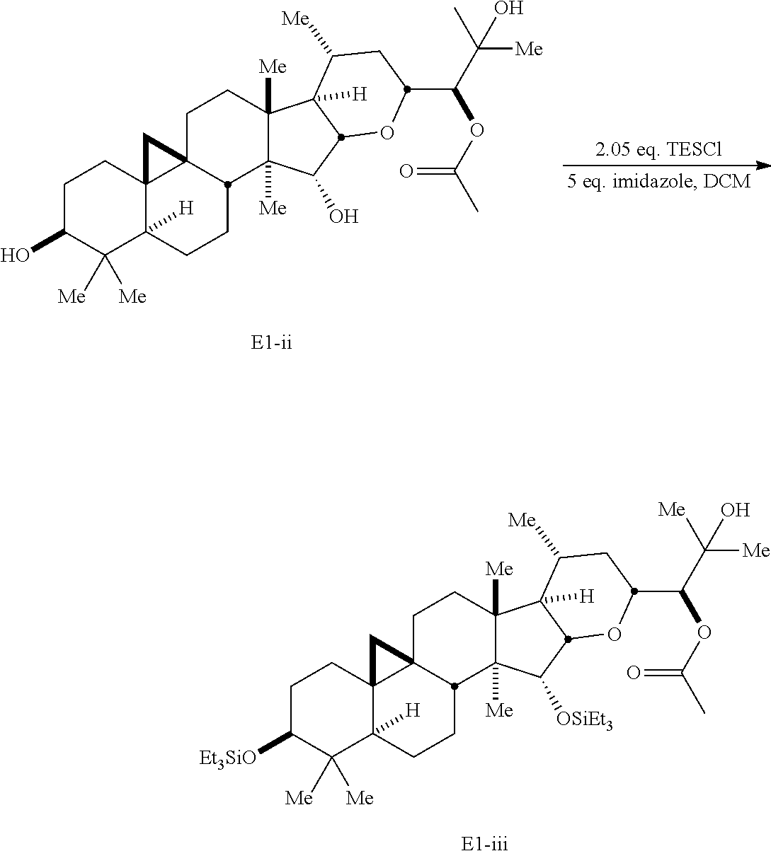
[E1-iii].[Et3SiO]C1C([Me])([Me])C2([H])C3(CC1)C1(C3)CCC3([Me])C([Me])(C([OSiEt3])C4C3([H])C([Me])CC(C(OC(C)=O)C([Me])(O)[Me])O4)C1CC2.[E1-ii].OC1C([Me])([Me])C2([H])C3(CC1)C1(C3)CCC3([Me])C([Me])(C(O)C4C3([H])C([Me])CC(C(OC(C)=O)C([Me])(O)C)O4)C1CC2
